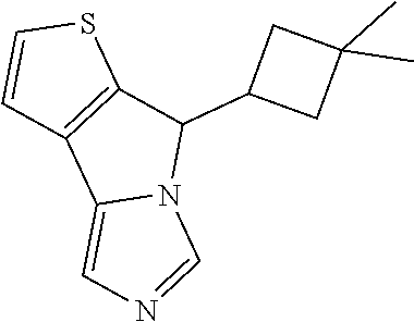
C1(C2C3=C(C4=CN=CN24)C=CS3)CC(C)(C)C1
